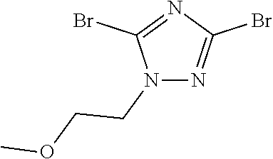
N1(CCOC)N=C(Br)N=C1Br
